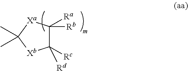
C1([Rc])([Rd])C([Rb])([Ra])[Xa]C(C)(C)[Xb]1
